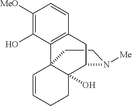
C1CN([Me])C2C3(O)C1(C1=C(C=CC([MeO])=C1O)C2)C=CCC3
